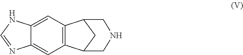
C12=CC3=C(C=C1NC=N2)C1CC3CNC1
